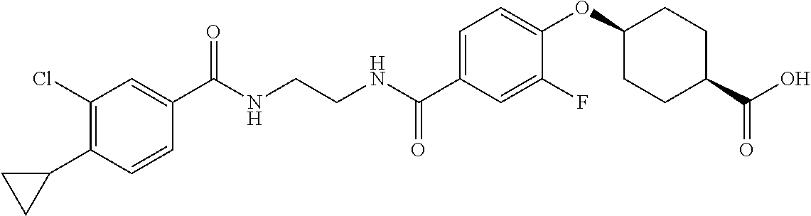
C1(C(NCCNC(C2=CC=C(OC3CCC(C(O)=O)CC3)C(F)=C2)=O)=O)=CC(Cl)=C(C2CC2)C=C1
